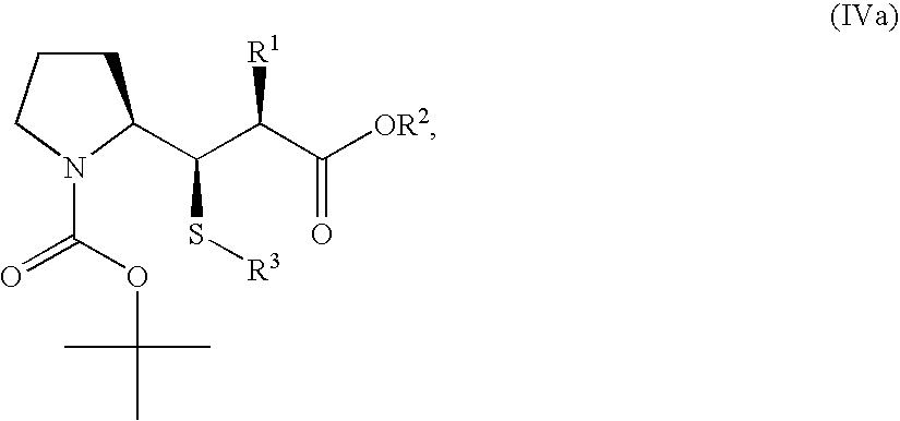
C1CCN(C(=O)OC(C)(C)C)C1C(C(C([OR2])=O)[R1])S[R3]
